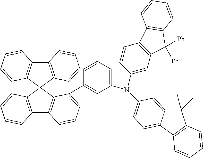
C12=C(C3(C4=C1C=CC=C4)C1=C(C4=C3C(C3=CC(N(C5=CC6=C(C=C5)C5=C(C6([Ph])[Ph])C=CC=C5)C5=CC=C6C(=C5)C(C)(C)C5=C6C=CC=C5)=CC=C3)=CC=C4)C=CC=C1)C=CC=C2
